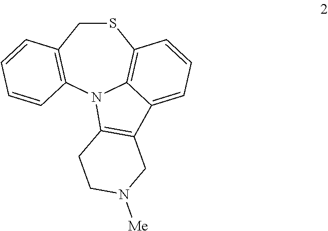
S1CC2=C(N3C4=C1C=CC=C4C1=C3CCN([Me])C1)C=CC=C2
